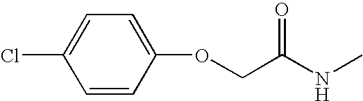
C1=CC(OCC(=O)NC)=CC=C1Cl
